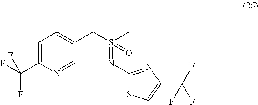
C1=C(C(F)(F)F)N=CC(C(S(C)(=NC2=NC(C(F)(F)F)=CS2)=O)C)=C1
